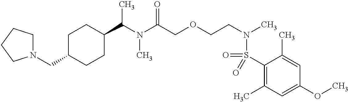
N(C(COCCN(C)S(=O)(C1=C(C)C=C(OC)C=C1C)=O)=O)(C)C(C)C1CCC(CN2CCCC2)CC1
